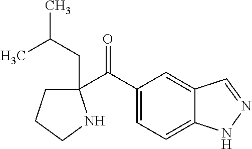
C1(C(C2=CC=C3C(=C2)C=NN3)=O)(CC(C)C)CCCN1
